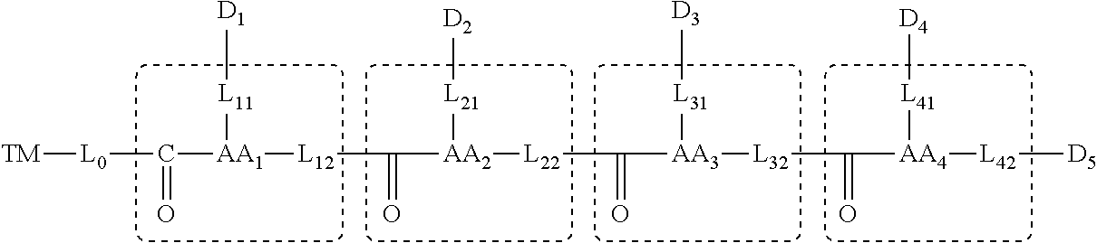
[TM][L0]C([AA1]([L12]C([AA2]([L22]C([AA3]([L32]C([AA4]([L42][D5])[L41][D4])=O)[L31][D3])=O)[L21][D2])=O)[L11][D1])=O
